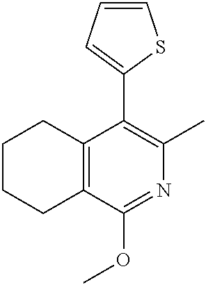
C1CCC2=C(C1)C(OC)=NC(C)=C2C1=CC=CS1
